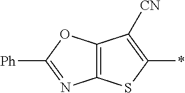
C12=C(SC(*)=C1[CN])N=C([Ph])O2
